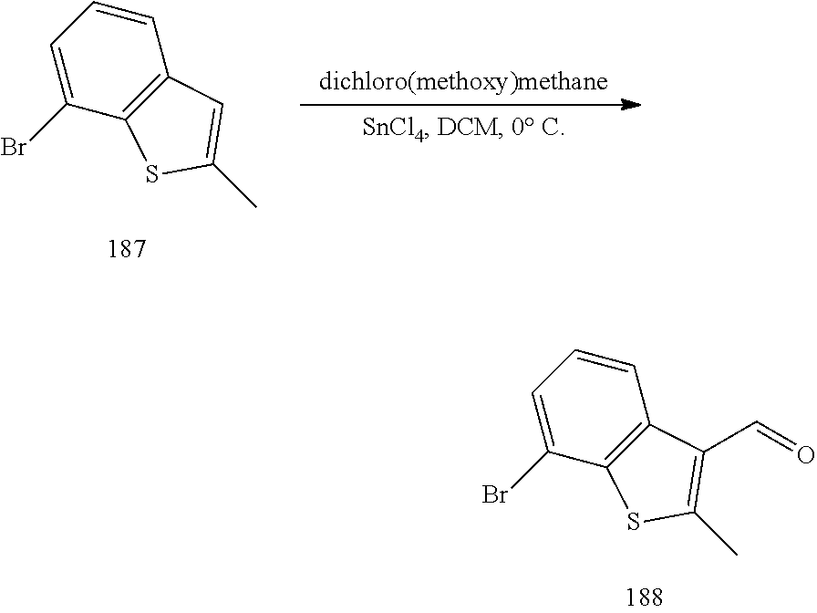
C1=C(Br)C2=C(C=C1)C=C(C)S2.C1=C(Br)C2=C(C=C1)C(C=O)=C(C)S2
